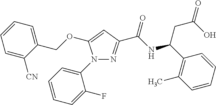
N1=C(C(NC(C2=C(C)C=CC=C2)CC(=O)O)=O)C=C(OCC2=CC=CC=C2[CN])N1C1=CC=CC=C1F
